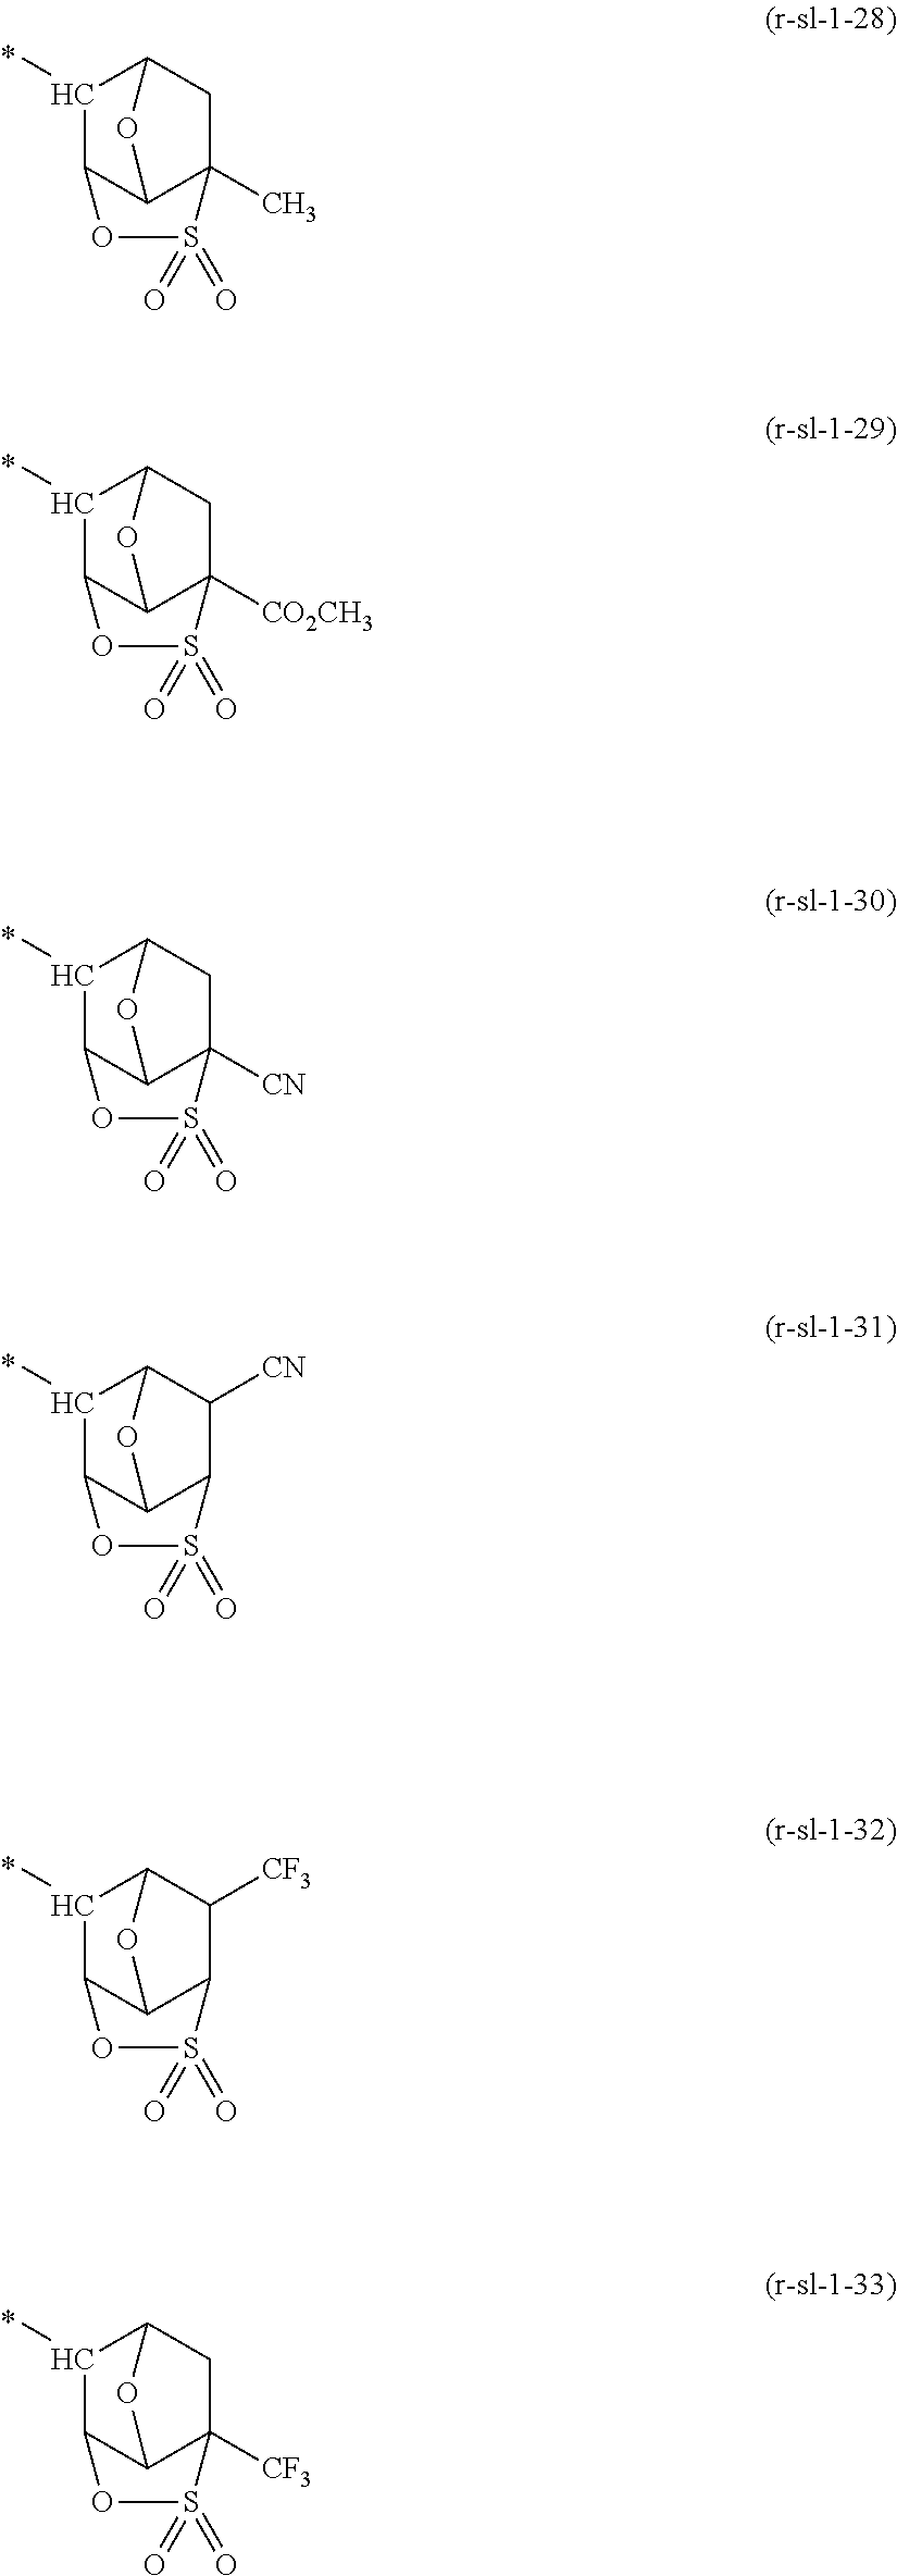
C1(C)C2C3C(C)(CC1O3)S(=O)(=O)O2.C1(C)C2C3C([CO2CH3])(CC1O3)S(=O)(=O)O2.C1(C)C2C3C([CN])(CC1O3)S(=O)(=O)O2.C1(C)C2C3C(C([CN])C1O3)S(=O)(=O)O2.C1(C)C2C3C(C([CF3])C1O3)S(=O)(=O)O2.C1(C)C2C3C([CF3])(CC1O3)S(=O)(=O)O2
